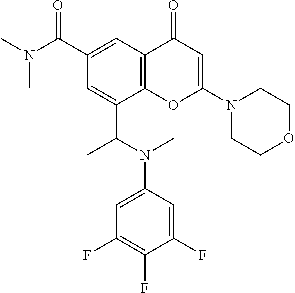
C12=C(C=C(C(N(C)C)=O)C=C1C(N(C1=CC(F)=C(F)C(F)=C1)C)C)C(=O)C=C(N1CCOCC1)O2
